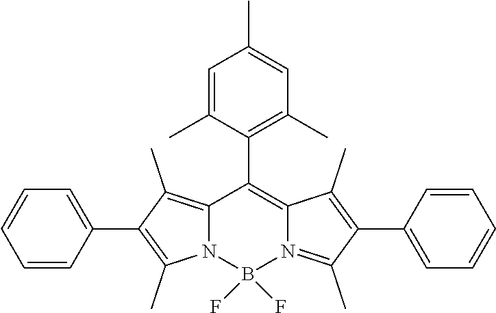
C12=C(C)C(C3=CC=CC=C3)=C(C)N1B(F)(F)N1=C(C)C(C3=CC=CC=C3)=C(C)C1=C2C1=C(C)C=C(C)C=C1C
